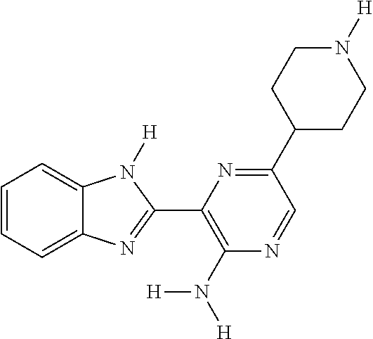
C1=CC=C2C(=C1)N([H])C(C1=C(N([H])[H])N=CC(C3CCN([H])CC3)=N1)=N2
